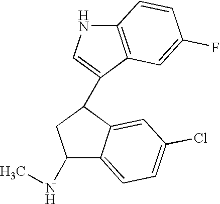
C12=C(C(C3C4=CC(Cl)=CC=C4C(NC)C3)=CN1)C=C(F)C=C2
